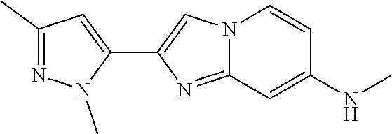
C1(C2=CC(C)=NN2C)=CN2C(=N1)C=C(NC)C=C2
